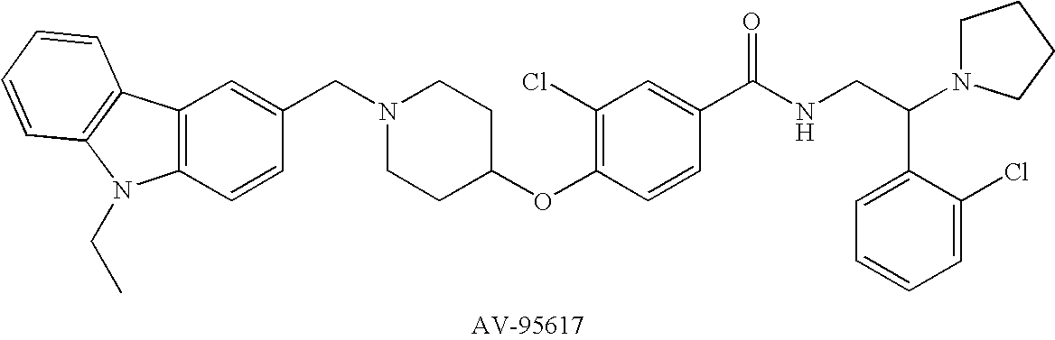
C1(CN2CCC(OC3=C(Cl)C=C(C(NCC(C4=CC=CC=C4Cl)N4CCCC4)=O)C=C3)CC2)=CC2=C(C=C1)N(CC)C1=C2C=CC=C1
